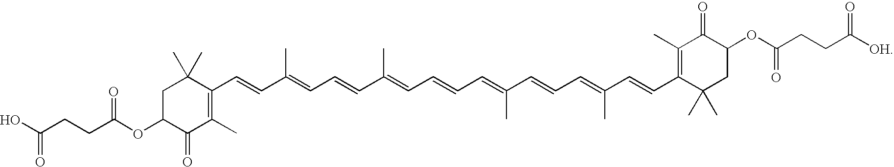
C1C(OC(=O)CCC(O)=O)C(=O)C(C)=C(C=CC(=CC=CC(=CC=CC=C(C=CC=C(C=CC2=C(C)C(=O)C(OC(=O)CCC([OH])=O)CC2(C)C)C)C)C)C)C1(C)C
